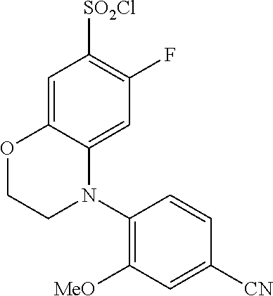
C1=C2C(=CC(F)=C1[SO2Cl])N(C1=C([MeO])C=C([CN])C=C1)CCO2
